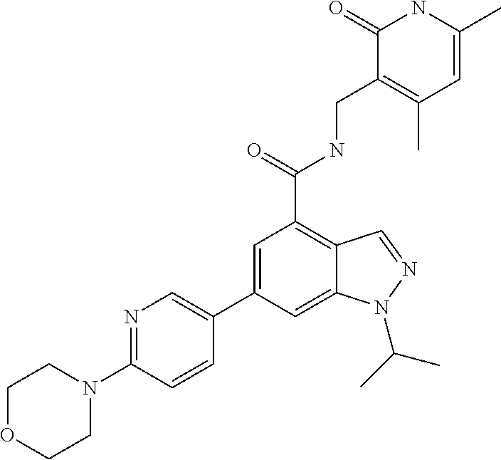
C1(C2=CN=C(N3CCOCC3)C=C2)=CC(C(NCC2=C(C)C=C(C)NC2=O)=O)=C2C(=C1)N(C(C)C)N=C2
